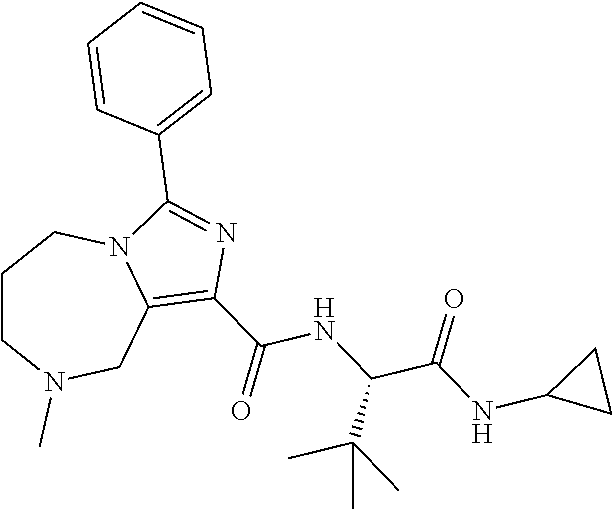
C1CN(C)CC2=C(C(NC(C(=O)NC3CC3)C(C)(C)C)=O)N=C(C3=CC=CC=C3)N2C1
